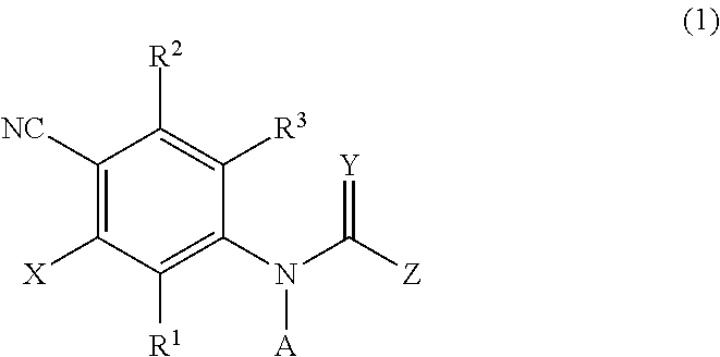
C1([NC])=C([X])C([R1])=C(N(C(=[Y])[Z])[A])C([R3])=C1[R2]
